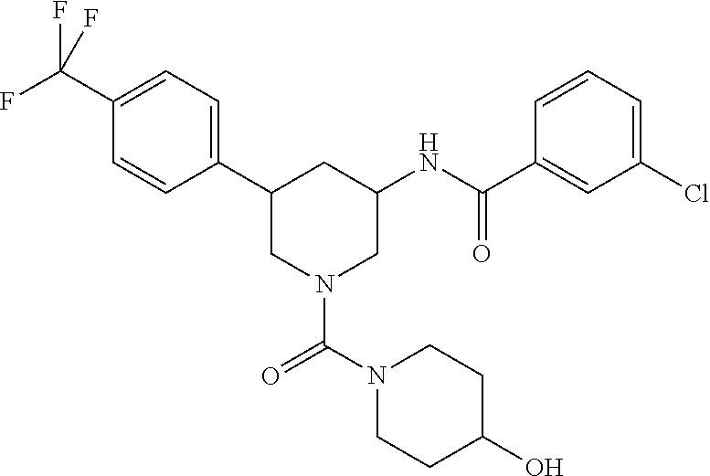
C1(C2CN(C(=O)N3CCC(O)CC3)CC(NC(=O)C3=CC(Cl)=CC=C3)C2)=CC=C(C(F)(F)F)C=C1
